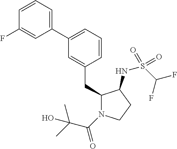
C1(C2=CC=CC(CC3N(C(C(C)(C)O)=O)CCC3NS(C(F)F)(=O)=O)=C2)=CC=CC(F)=C1
